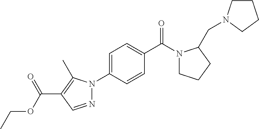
C1(N2N=CC(C(OCC)=O)=C2C)=CC=C(C(N2CCCC2CN2CCCC2)=O)C=C1
